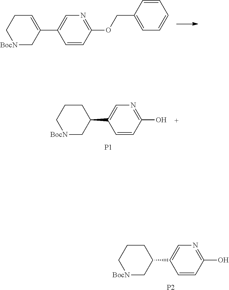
C1=CC(OCC2=CC=CC=C2)=NC=C1C1=CCC[BocN]C1.C1=CC(O)=NC=C1C1CCC[BocN]C1.[P1].C1=CC(O)=NC=C1C1CCC[BocN]C1.[P2]
